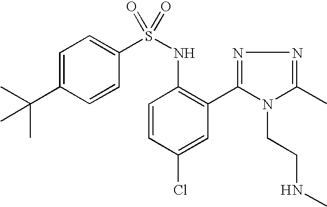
C1=C(C(C)(C)C)C=CC(S(NC2=C(C3=NN=C(C)N3CCNC)C=C(Cl)C=C2)(=O)=O)=C1
